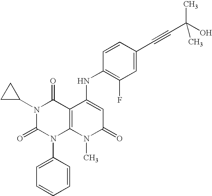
N1(C2CC2)C(=O)N(C2=CC=CC=C2)C2=C(C1=O)C(NC1=C(F)C=C(C#CC(O)(C)C)C=C1)=CC(=O)N2C
